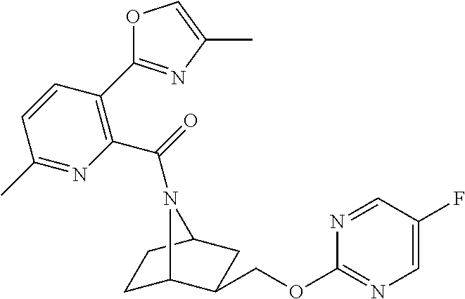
C1=CC(C2=NC(C)=CO2)=C(C(=O)N2C3CCC2CC3COC2=NC=C(F)C=N2)N=C1C
